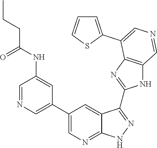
C1=NC=C(C2=CN=C3C(=C2)C(C2=NC4=C(N2)C=NC=C4C2=CC=CS2)=NN3)C=C1NC(CCC)=O
